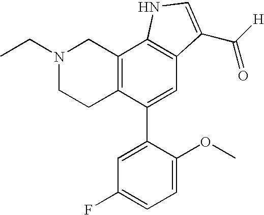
C12=C(C(C3=CC(F)=CC=C3OC)=CC3=C1NC=C3C([H])=O)CCN(CC)C2
